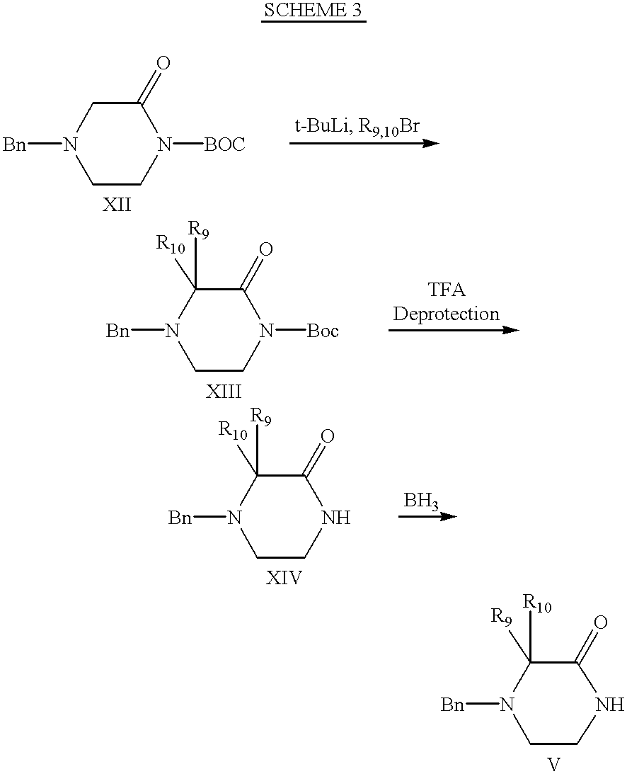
N1([Bn])CCN([BOC])C(=O)C1.C1CN([Boc])C(=O)C([R9])([R10])N1[Bn].C1CNC(=O)C([R9])([R10])N1[Bn].C1CNC(=O)C([R10])([R9])N1[Bn]
